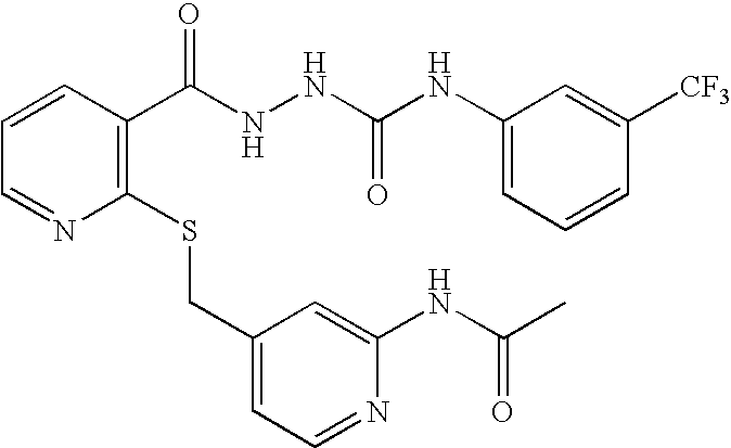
C1(CSC2=C(C(NNC(NC3=CC=CC([CF3])=C3)=O)=O)C=CC=N2)=CC=NC(NC(C)=O)=C1
